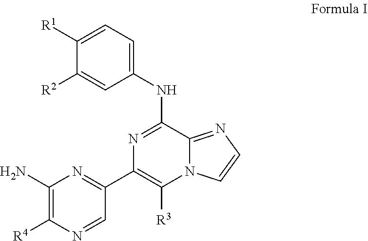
C1=CN2C([R3])=C(C3=NC(N)=C([R4])N=C3)N=C(NC3=CC=C([R1])C([R2])=C3)C2=N1
